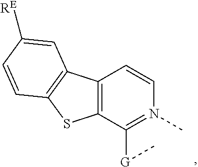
C12=C(C([G]C)=N(C)C=C1)SC1=C2C=C([RE])C=C1
